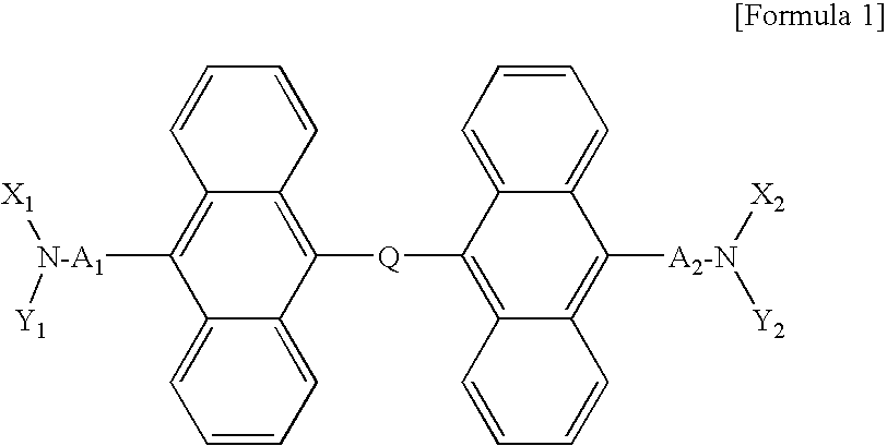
C1=CC2=C([Q]C3=C4C(=C([A2-N]([X2])[Y2])C5=CC=CC=C35)C=CC=C4)C3=CC=CC=C3C([N-A1]([X1])[Y1])=C2C=C1
